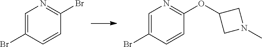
C1=C(Br)C=CC(Br)=N1.C1=C(Br)C=CC(OC2CN(C)C2)=N1
